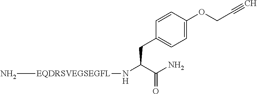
C1=CC(OCC#C)=CC=C1CC(C(=O)N)N[EQDRSVEGSEGFL]N
